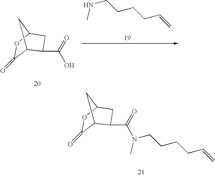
C12C(=O)OC(C1)CC2C(O)=O.N(CCCCC=C)C.C12C(=O)OC(C1)CC2C(=O)N(CCCCC=C)C
